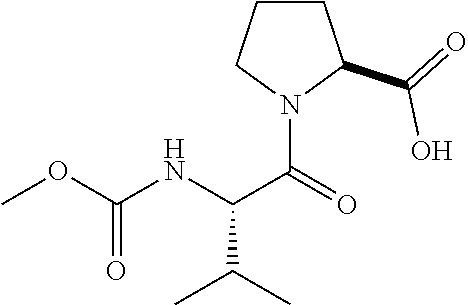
C1CCN(C(C(C(C)C)NC(=O)OC)=O)C1C(O)=O
